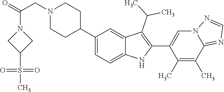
C1(C2CCN(CC(N3CC(S(=O)(=O)C)C3)=O)CC2)=CC=C2C(=C1)C(C(C)C)=C(C1=CN3C(=NC=N3)C(C)=C1C)N2
